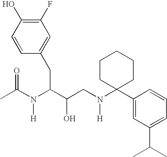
C1=CC(CC(C(CN(C2(C3=CC(C(C)C)=CC=C3)CCCCC2)[H])O)N(C(C)=O)[H])=CC(F)=C1O
